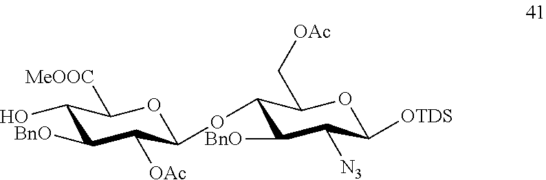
OC1C([BnO])C([OAc])C(OC2C([BnO])C([N3])C([OTDS])OC2C[OAc])OC1[MeOOC]
